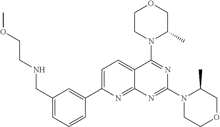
C1(CNCCOC)=CC=CC(C2=CC=C3C(=N2)N=C(N2CCOCC2C)N=C3N2C(C)COCC2)=C1
